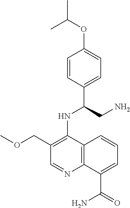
C1=CC(C(CN)NC2=C(COC)C=NC3=C2C=CC=C3C(=O)N)=CC=C1OC(C)C
